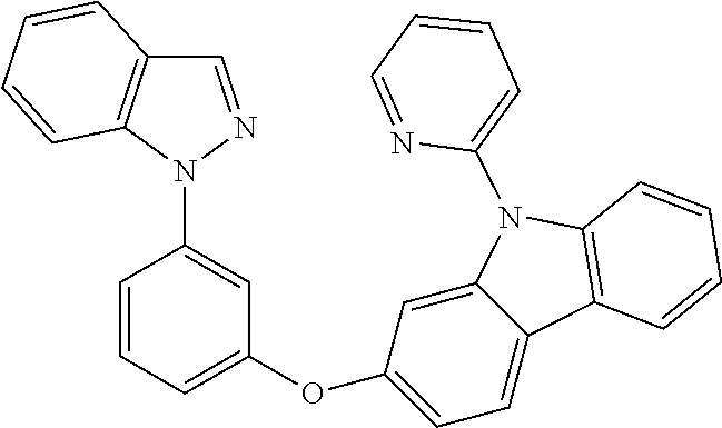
C1=CC=C(OC2=CC=C3C(=C2)N(C2=CC=CC=N2)C2=C3C=CC=C2)C=C1N1N=CC2=C1C=CC=C2
